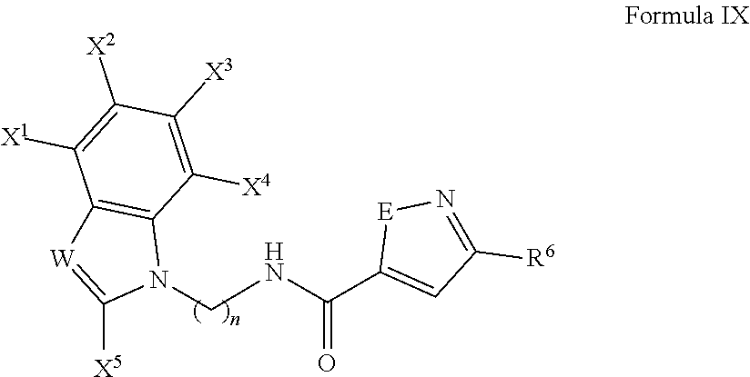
C1(C(=O)NCN2C3=C([W]=C2[X5])C([X1])=C([X2])C([X3])=C3[X4])=CC([R6])=N[E]1
